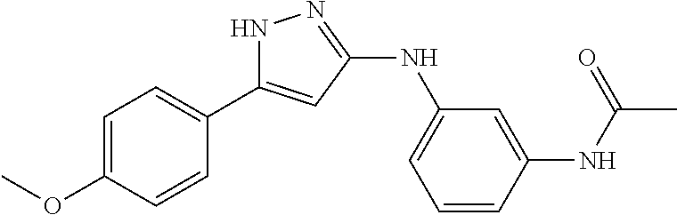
C1=C(OC)C=CC(C2=CC(NC3=CC=CC(NC(C)=O)=C3)=NN2)=C1
